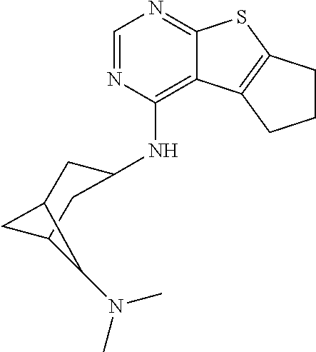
C1=NC(NC2CC3CC(C2)C3N(C)C)=C2C(=N1)SC1=C2CCC1
